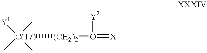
[C(17)](C)([Y1])(C)([(CH2)2]O(=[X])[Y2])C
